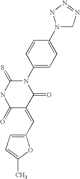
N1(C2=CC=C(N3CN=NN3)C=C2)C(=S)NC(=O)C(=CC2=CC=C(C)O2)C1=O
